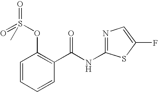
C1=CC=CC(C(NC2=NC=C(F)S2)=O)=C1OS(=O)(=O)C
